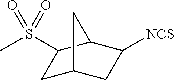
C1C2CC([NCS])C(C1S(=O)(C)=O)C2
